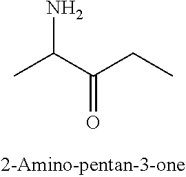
CC(C(CC)=O)N
